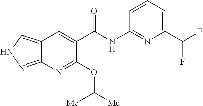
C12=CNN=C1N=C(OC([Me])[Me])C(C(NC1=NC(C(F)F)=CC=C1)=O)=C2
